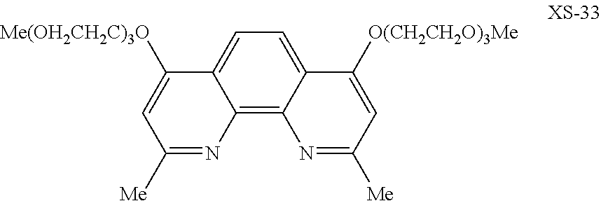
C1=C2C(=C3C(=C1)C([Me(OH2CH2C)3O])=CC([Me])=N3)N=C([Me])C=C2[O(CH2CH2O)3Me]
